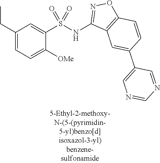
C1(CC)=CC=C([OMe])C(S(=O)(=O)NC2=NOC3=C2C=C(C2=CN=CN=C2)C=C3)=C1
